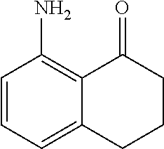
C1=CC=C2C(=C1N)C(=O)CCC2
